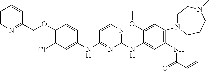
C1(COC2=C(Cl)C=C(NC3=NC(NC4=CC(NC(C=C)=O)=C(N5CCN(C)CCC5)C=C4OC)=NC=C3)C=C2)=NC=CC=C1
